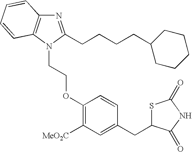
N1=C(CCCCC2CCCCC2)N(CCOC2=C([MeO2C])C=C(CC3SC(=O)NC3=O)C=C2)C2=C1C=CC=C2
